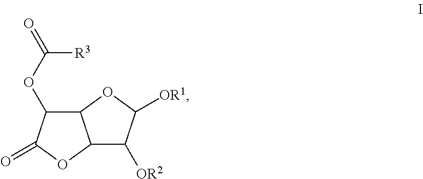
C12C([OR2])C([OR1])OC1C(OC(=O)[R3])C(=O)O2
